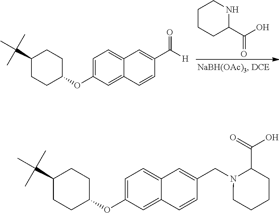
C1=C(OC2CCC(C(C)(C)C)CC2)C=C2C(=C1)C=C(C([H])=O)C=C2.C1CCC(C(O)=O)NC1.C1=C(OC2CCC(C(C)(C)C)CC2)C=C2C(=C1)C=C(CN1CCCCC1C(O)=O)C=C2
